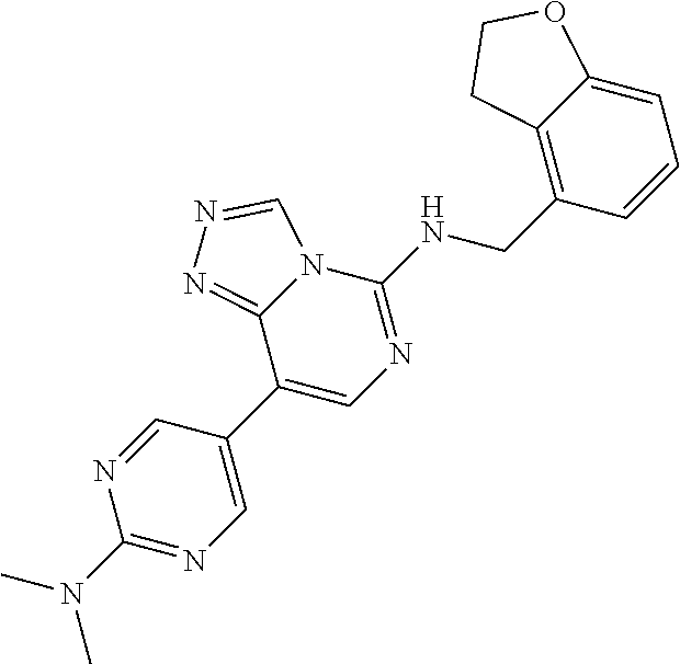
C1(C2=CN=C(NCC3=C4C(=CC=C3)OCC4)N3C2=NN=C3)=CN=C(N(C)C)N=C1
